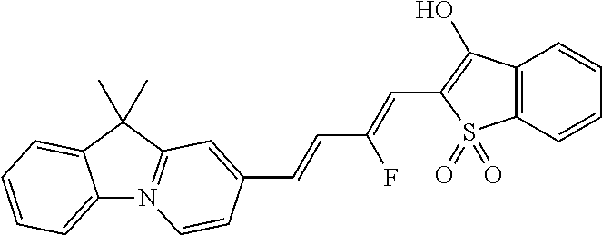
C12=CC=CC=C1C(C)(C)C1=N2C=CC(C=CC(=CC2=C(O)C3=C(S2(=O)=O)C=CC=C3)F)=C1
